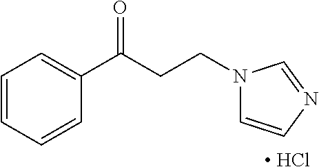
C1=CC=CC(C(CCN2C=CN=C2)=O)=C1.[ HCl]
